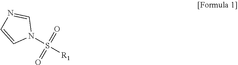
N1=CN(S(=O)(=O)[R1])C=C1
